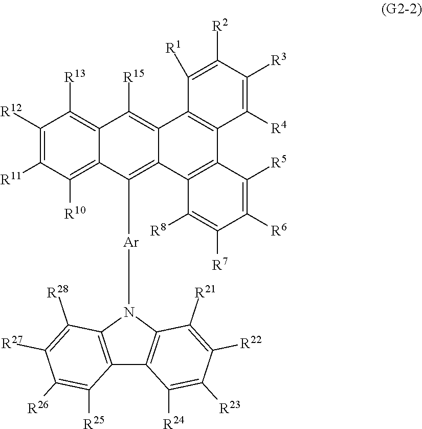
C1([R12])=C([R11])C([R10])=C2C(=C1[R13])C([R15])=C1C(=C2[Ar]N2C3=C(C4=C2C([R21])=C([R22])C([R23])=C4[R24])C([R25])=C([R26])C([R27])=C3[R28])C2=C(C3=C1C([R1])=C([R2])C([R3])=C3[R4])C([R5])=C([R6])C([R7])=C2[R8]
